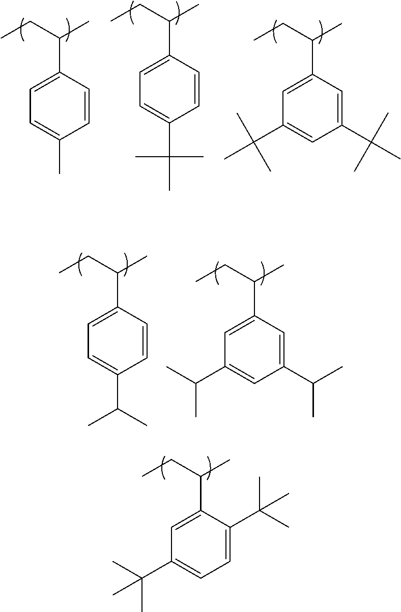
C(C1=CC(C(C)(C)C)=CC=C1C(C)(C)C)(C)CC.C(C1=CC=C(C)C=C1)(C)CC.C(C1=CC=C(C(C)(C)C)C=C1)(C)CC.C(C1=CC(C(C)(C)C)=CC(C(C)(C)C)=C1)(C)CC.C(C1=CC=C(C(C)C)C=C1)(C)CC.C(C1=CC(C(C)C)=CC(C(C)C)=C1)(C)CC
